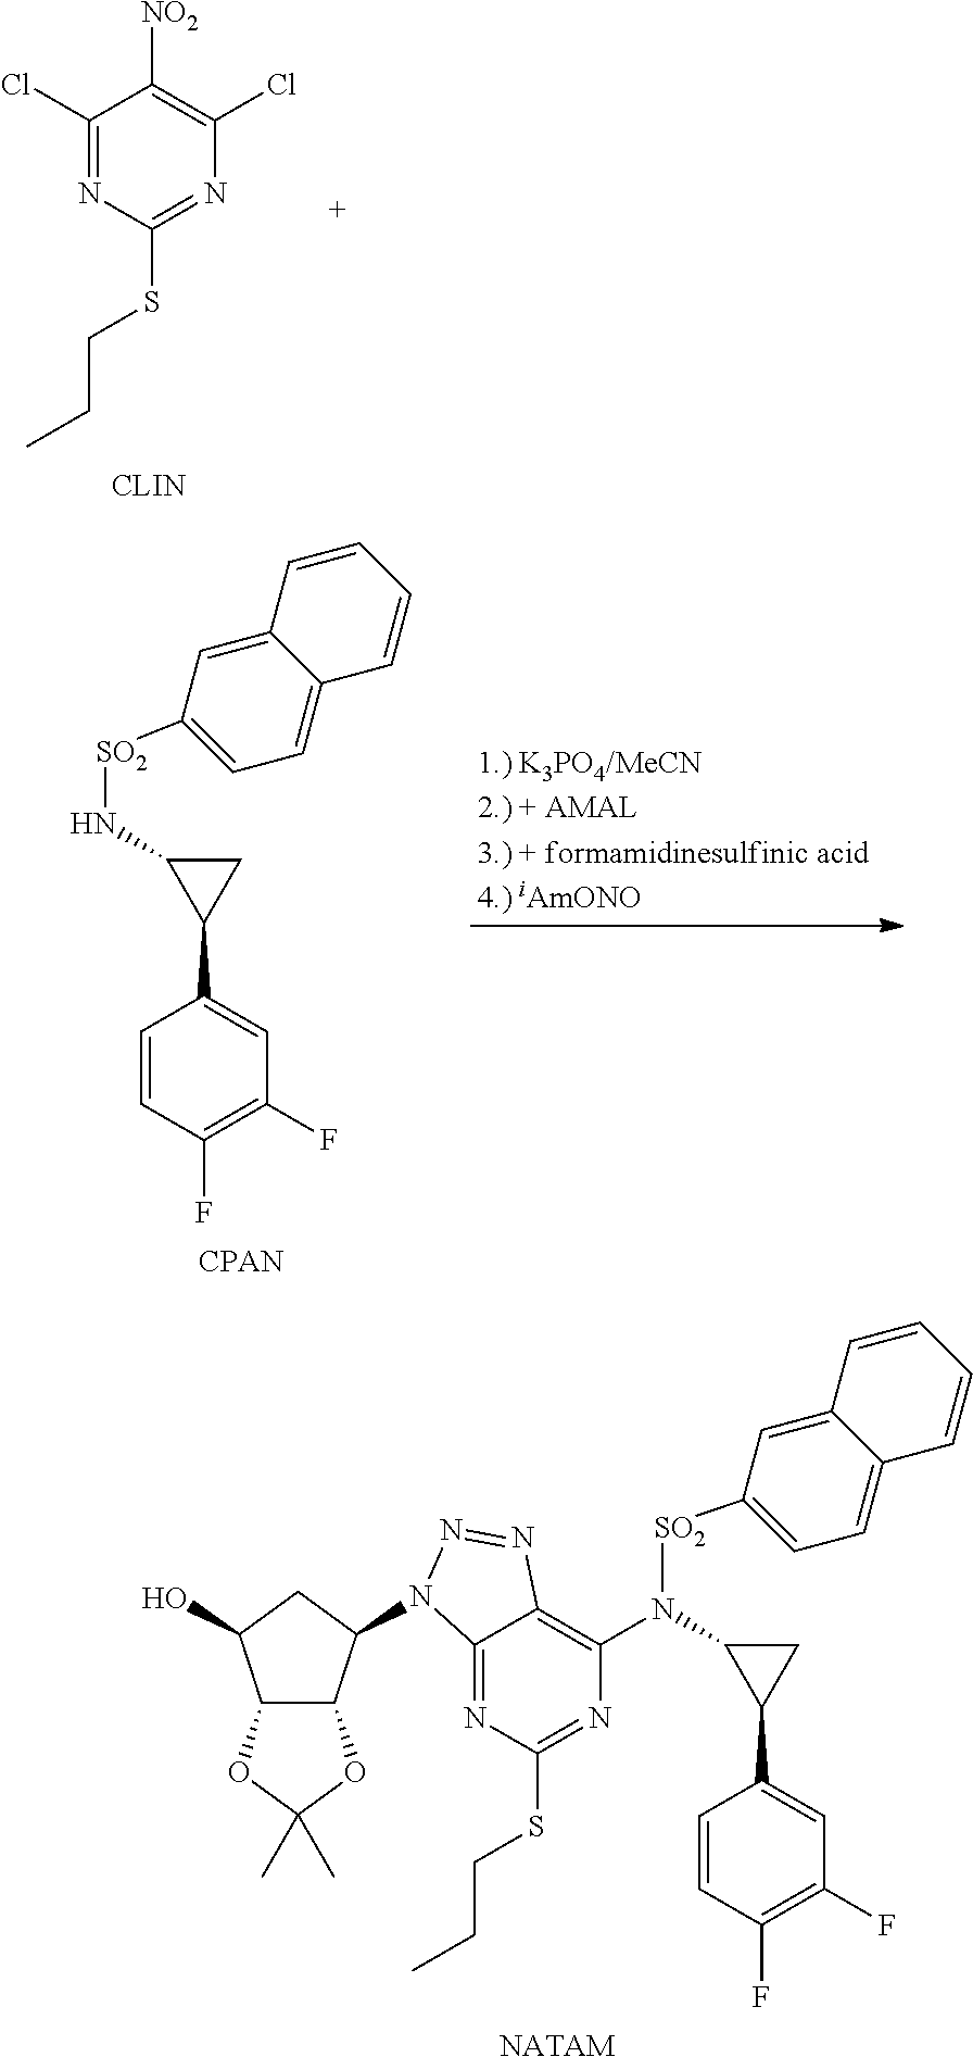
C1(Cl)=NC(SCCC)=NC(Cl)=C1[NO2].[NATAM].C1=CC(F)=C(F)C=C1C1CC1N([SO2]C1=CC=C2C(=C1)C=CC=C2)C1=C2C(=NC(SCCC)=N1)N(C1C3C(C(O)C1)OC(C)(C)O3)N=N2.C1=CC(F)=C(F)C=C1C1CC1N[SO2]C1=CC=C2C(=C1)C=CC=C2
